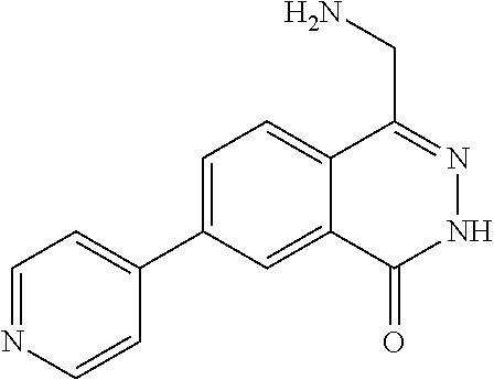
C1=C(C2=CC=NC=C2)C=C2C(=C1)C(CN)=NNC2=O
